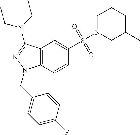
C1(S(=O)(=O)N2CC(C)CCC2)=CC2=C(C=C1)N(CC1=CC=C(F)C=C1)N=C2N(CC)CC
